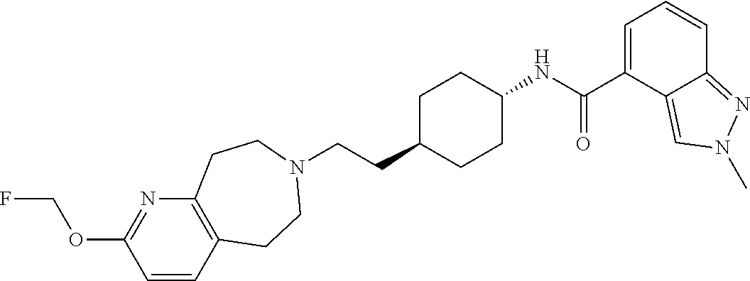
C(CC1CCC(NC(C2=CC=CC3=NN(C)C=C23)=O)CC1)N1CCC2=C(N=C(OCF)C=C2)CC1
